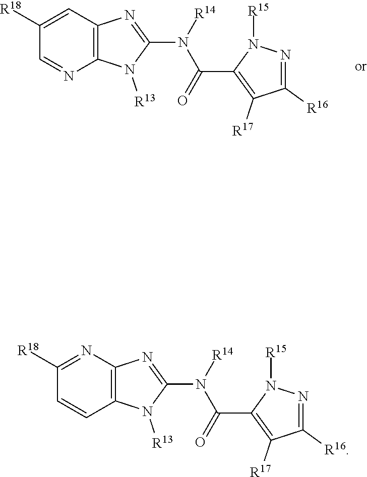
C12=C(N=C(N([R14])C(=O)C3=C([R17])C([R16])=NN3[R15])N1[R13])C=C([R18])C=N2.C12=C(N=C(N([R14])C(=O)C3=C([R17])C([R16])=NN3[R15])N1[R13])N=C([R18])C=C2
